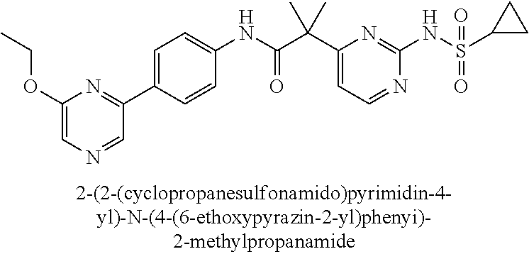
C1(NC(=O)C(C2=CC=NC(NS(=O)(=O)C3CC3)=N2)(C)C)=CC=C(C2=NC(OCC)=CN=C2)C=C1
